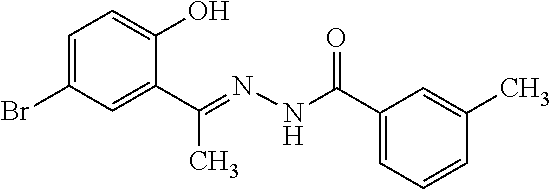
C1=C(Br)C=C(C(=NNC(C2=CC=CC(C)=C2)=O)C)C(O)=C1
